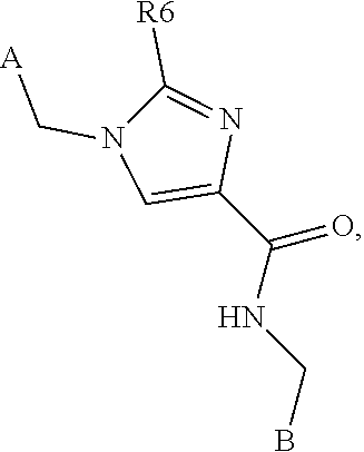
C1(C(NCB)=O)=CN(C[A])C([R6])=N1
